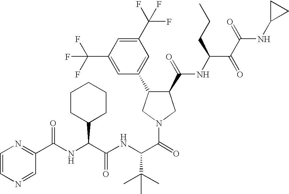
C1=CN=CC(C(NC(C(NC(C(=O)N2CC(C(=O)NC(C(=O)C(=O)NC3CC3)CCC)C(C3=CC(C(F)(F)F)=CC(C(F)(F)F)=C3)C2)C(C)(C)C)=O)C2CCCCC2)=O)=N1
